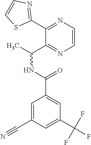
C1=C(C(F)(F)F)C=C(C(NC(C)C2=NC=CN=C2C2=NC=CS2)=O)C=C1C#N
